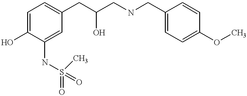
C1=C(O)C(NS(=O)(C)=O)=CC(CC(CNCC2=CC=C(OC)C=C2)O)=C1
